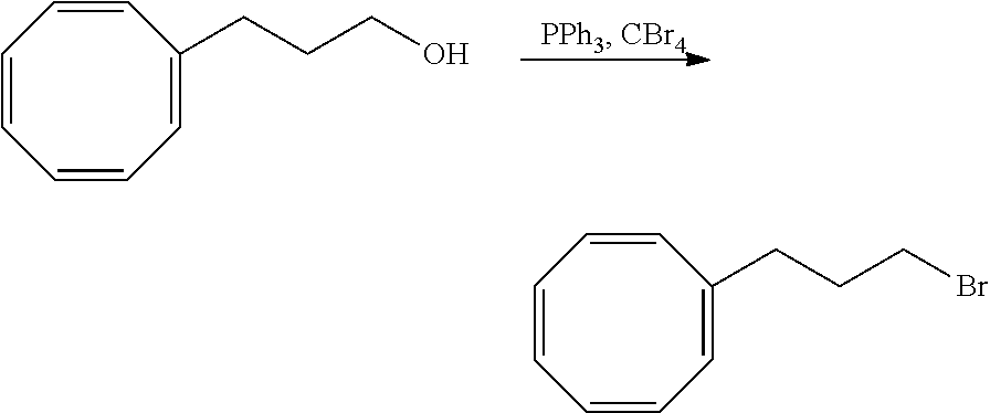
C1=CC=C(CCCO)C=CC=C1.C1=CC=C(CCCBr)C=CC=C1
